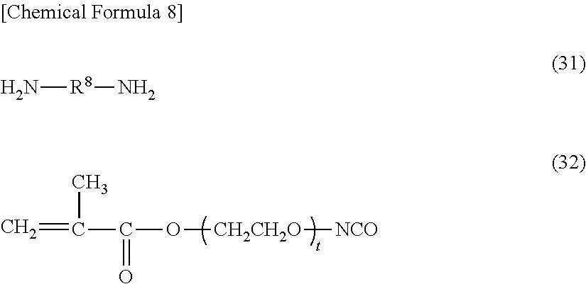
C=C(C)C(O[CH2CH2O][NCO])=O.N[R8]N
